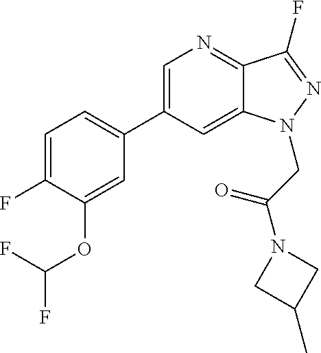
C1=C(C2=CC=C(F)C(OC(F)F)=C2)C=C2C(=N1)C(F)=NN2CC(N1CC(C)C1)=O
